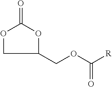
O1CC(COC([R])=O)OC1=O
